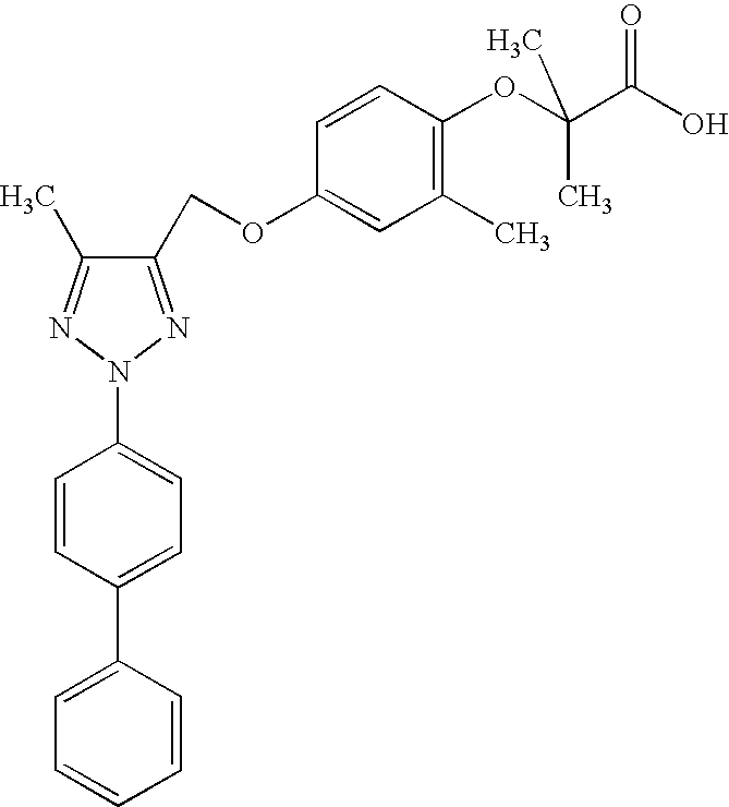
C1(COC2=CC(C)=C(OC(C(O)=O)(C)C)C=C2)=NN(C2=CC=C(C3=CC=CC=C3)C=C2)N=C1C
